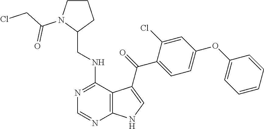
C1=CC=CC(OC2=CC=C(C(=O)C3=CNC4=C3C(NCC3CCCN3C(CCl)=O)=NC=N4)C(Cl)=C2)=C1
